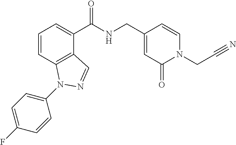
C1=CC2=C(C(C(NCC3=CC(=O)N(CC#N)C=C3)=O)=C1)C=NN2C1=CC=C(F)C=C1
